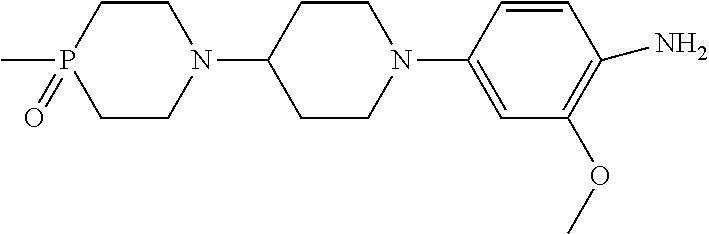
C1(OC)=C(N)C=CC(N2CCC(N3CCP(=O)(C)CC3)CC2)=C1
